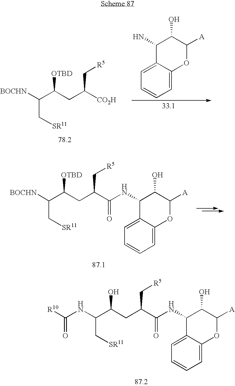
C(C[SR11])(C(CC(C(NC1C2=CC=CC=C2OC([A])C1O)=O)C[R5])O)NC([R10])=O.C1=C2C(=CC=C1)OC([A])C(O)C2N.C(C[SR11])(C(CC([CO2H])C[R5])[OTBD])[BOCHN].C(C[SR11])(C(CC(C(NC1C2=CC=CC=C2OC([A])C1O)=O)C[R5])[OTBD])[BOCHN]
